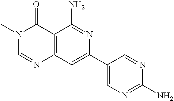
C12=C(C=C(C3=CN=C(N)N=C3)N=C1N)N=CN(C)C2=O
